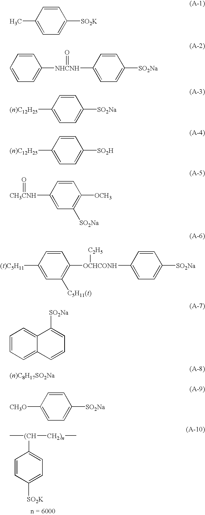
C1=CC([SO2K])=CC=C1[(CH]([CH2)n]C)C.C1=CC(C)=CC=C1[SO2K].C1=CC=CC=C1[NHCNH](C1=CC=C([SO2Na])C=C1)=O.C1([(n)C12H25])=CC=C([SO2Na])C=C1.C1([(n)C12H25])=CC=C([SO2H])C=C1.C1=CC([CH3CNH]=O)=CC([SO2Na])=C1[OCH3].C1=CC([(t)C5H11])=CC([C5H11(t)])=C1[OCHCONH]([C2H5])C1=CC=C([SO2Na])C=C1.C1=CC=C2C(=C1)C([SO2Na])=CC=C2.C1=CC([CH3O])=CC=C1[SO2Na]
